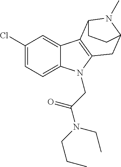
C1(Cl)=CC=C2C(=C1)C1=C(N2CC(N(CCC)CC)=O)CC2N(C)C1CC2
